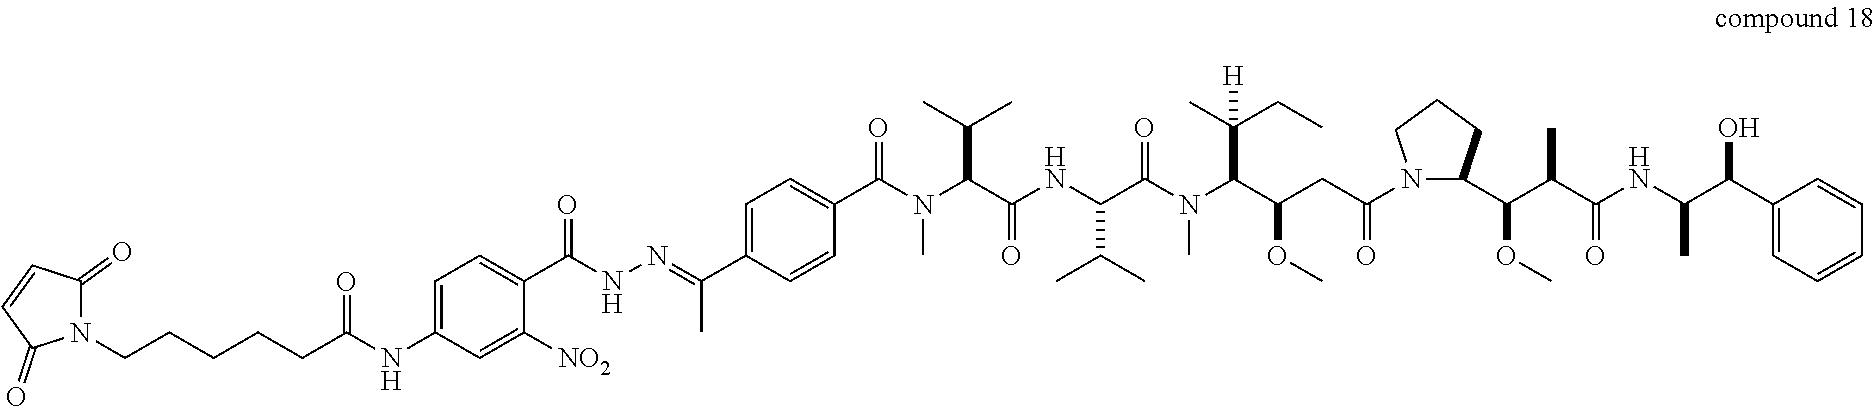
C1=C(C(C)=NNC(C2=CC=C(NC(CCCCCN3C(=O)C=CC3=O)=O)C=C2[NO2])=O)C=CC(C(=O)N(C)C(C(C)C)C(=O)NC(C(=O)N(C(C(CC)(C)[H])C(OC)CC(N2C(C(OC)C(C(NC(C)C(C3=CC=CC=C3)O)=O)C)CCC2)=O)C)C(C)C)=C1
